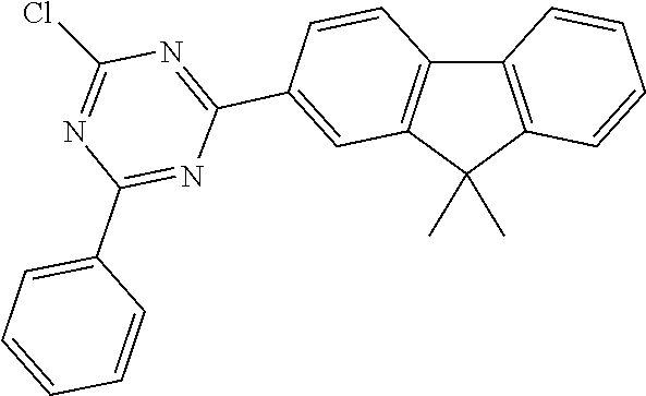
C1(C2=NC(C3=CC4=C(C=C3)C3=C(C4(C)C)C=CC=C3)=NC(Cl)=N2)=CC=CC=C1
